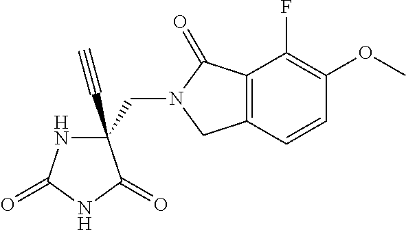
C#CC1(CN2C(=O)C3=C(C2)C=CC(OC)=C3F)NC(=O)NC1=O
